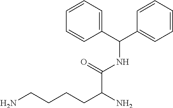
NCCCCC(N)C(NC(C1=CC=CC=C1)C1=CC=CC=C1)=O
